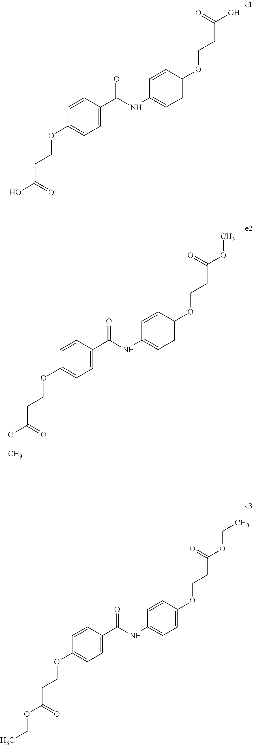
C1=CC(OCCC(OC)=O)=CC=C1C(NC1=CC=C(OCCC(OC)=O)C=C1)=O.C1=CC(OCCC(OCC)=O)=CC=C1C(NC1=CC=C(OCCC(OCC)=O)C=C1)=O.C1=CC(OCCC(O)=O)=CC=C1C(NC1=CC=C(OCCC(O)=O)C=C1)=O
